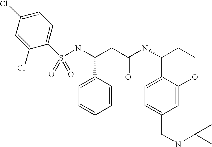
S(NC(CC(NC1C2=CC=C(CNC(C)(C)C)C=C2OCC1)=O)C1=CC=CC=C1)(=O)(=O)C1=CC=C(Cl)C=C1Cl
